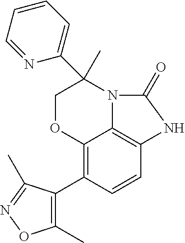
C12=C(C3=C(C)ON=C3C)C=CC3=C1N(C(C1=CC=CC=N1)(C)CO2)C(=O)N3
